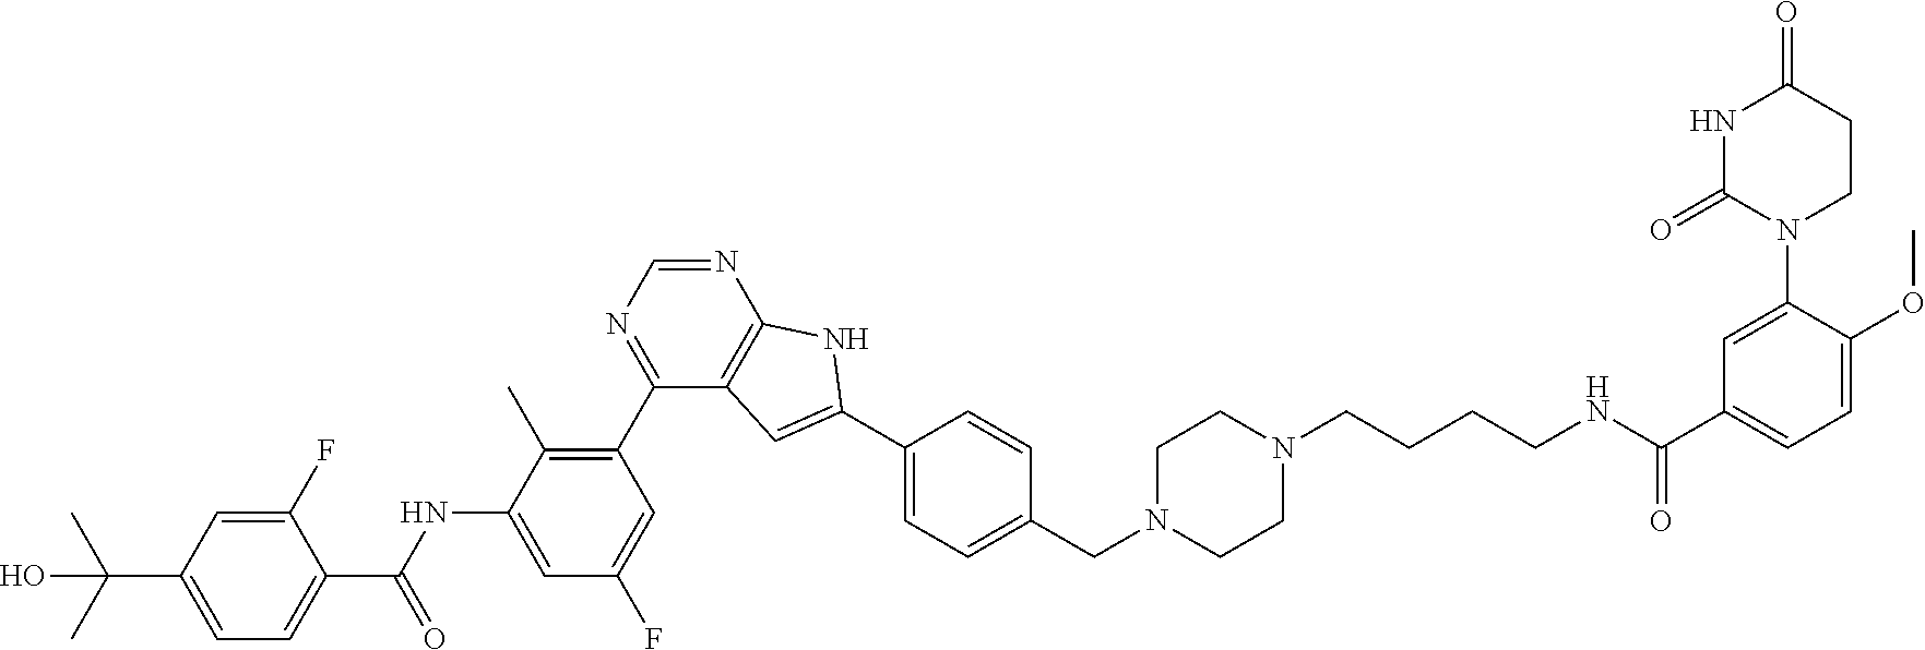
OC(C1=CC=C(C(=O)NC2=CC(F)=CC(C3=NC=NC4=C3C=C(C3=CC=C(CN5CCN(CCCCNC(C6=CC=C(OC)C(N7CCC(=O)NC7=O)=C6)=O)CC5)C=C3)N4)=C2C)C(F)=C1)(C)C
